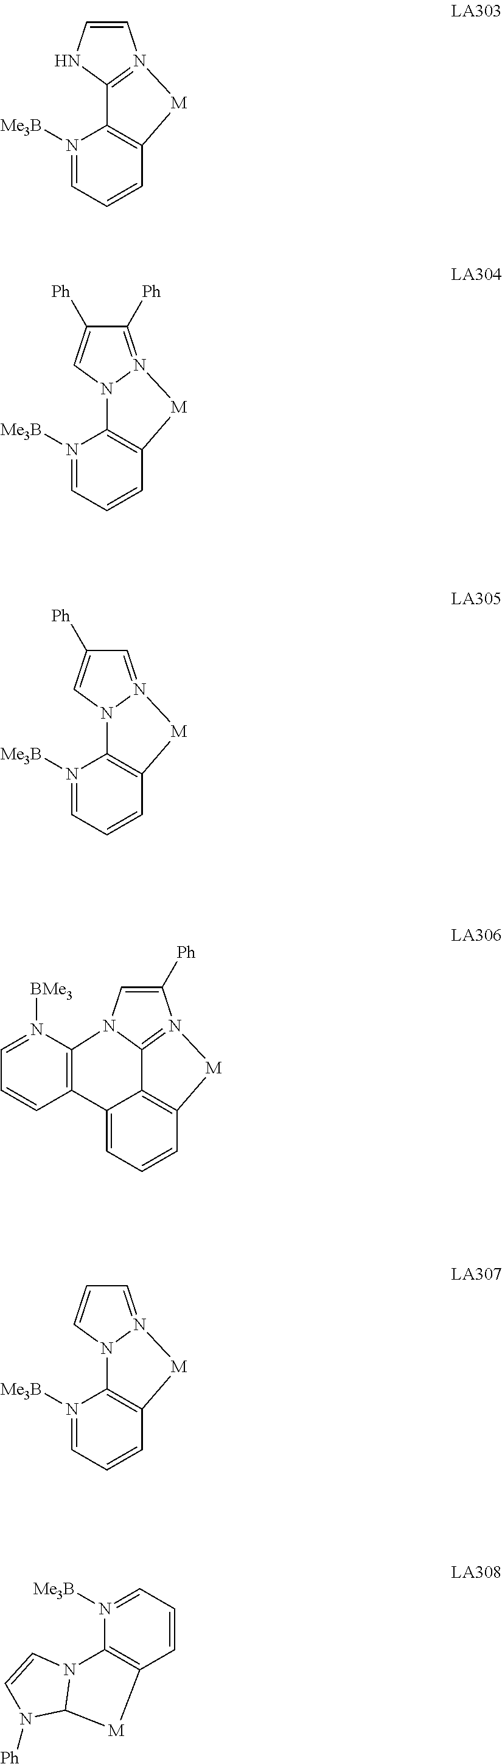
N1([Me3B])=CC=CC2=C1C1=N(C=CN1)[M]2.N1([Me3B])=CC=CC2=C1N1N(=C([Ph])C([Ph])=C1)[M]2.N1([Me3B])=CC=CC2=C1N1N(=CC([Ph])=C1)[M]2.C12=CC=CC3=C1C1=N(C([Ph])=CN1C1=C2C=CC=N1[BMe3])[M]3.N1([Me3B])=CC=CC2=C1N1N(=CC=C1)[M]2.N1([Me3B])=CC=CC2=C1N1C=CN([Ph])C1[M]2
